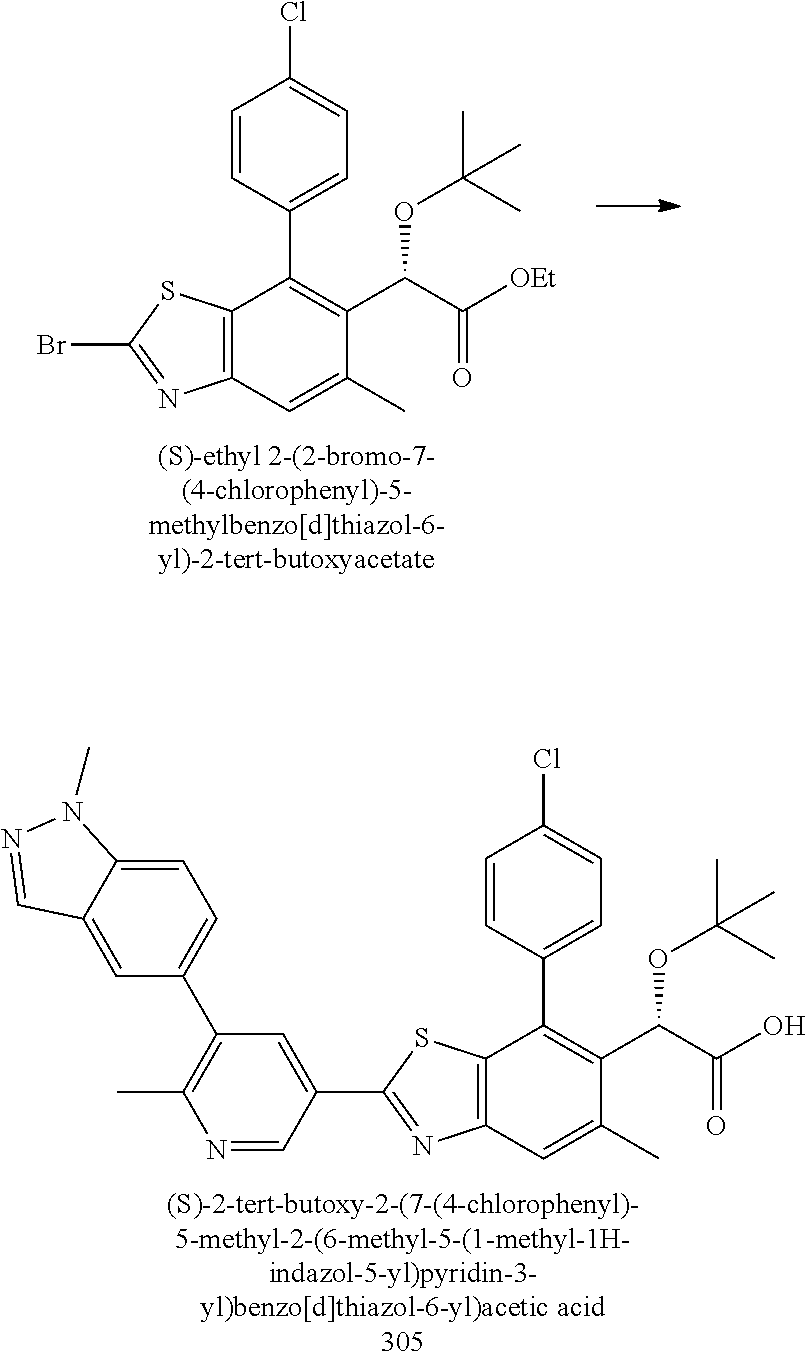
C12=C(C=C(C)C(C(C([OEt])=O)OC(C)(C)C)=C1C1=CC=C(Cl)C=C1)N=C(Br)S2.C12=C(C=C(C)C(C(C(O)=O)OC(C)(C)C)=C1C1=CC=C(Cl)C=C1)N=C(C1=CC(C3=CC=C4C(=C3)C=NN4C)=C(C)N=C1)S2
